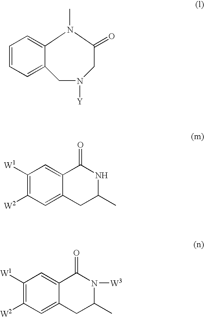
C1=CC=C2CN([Y])CC(=O)N(C)C2=C1.C1([W1])=C([W2])C=C2C(=C1)C(=O)NC(C)C2.C1([W1])=C([W2])C=C2C(=C1)C(=O)N([W3])C(C)C2
